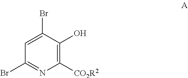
C1=C(Br)C(O)=C([CO2R2])N=C1Br
